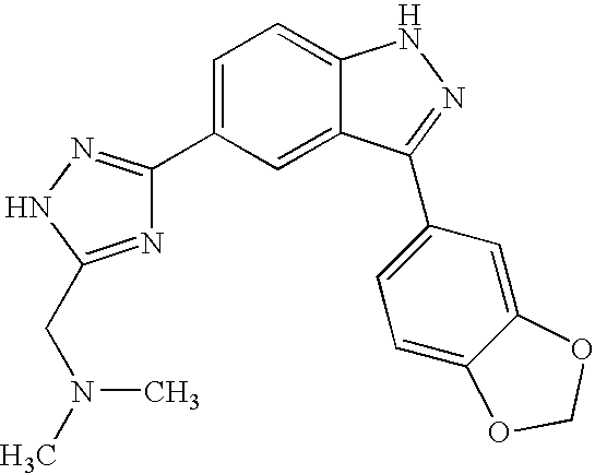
C1=C(C2=NNC(CN(C)C)=N2)C=C2C(=C1)NN=C2C1=CC=C2C(=C1)OCO2
